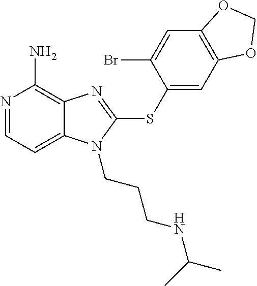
N1=CC=C2C(=C1N)N=C(SC1=CC3=C(C=C1Br)OCO3)N2CCCNC(C)C
